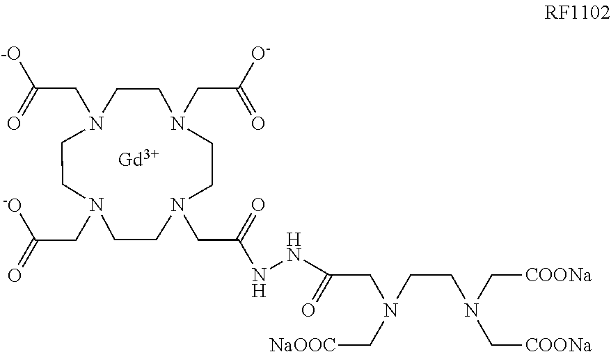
[Gd].O=C(CN(CCN(C[COONa])C[COONa])C[NaOOC])NNC(CN1CCN(CC(=O)[O-])CCN(CC(=O)[-O])CCN(CC([-O])=O)CC1)=O
